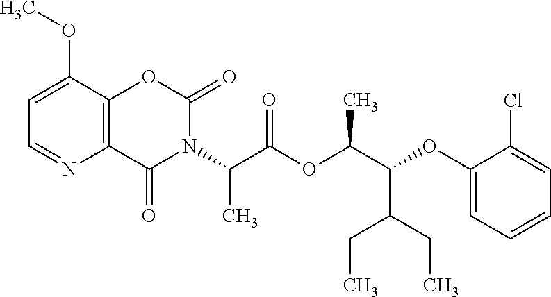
C12=C(C(OC)=CC=N1)OC(=O)N(C(C(OC(C(OC1=CC=CC=C1Cl)C(CC)CC)C)=O)C)C2=O
